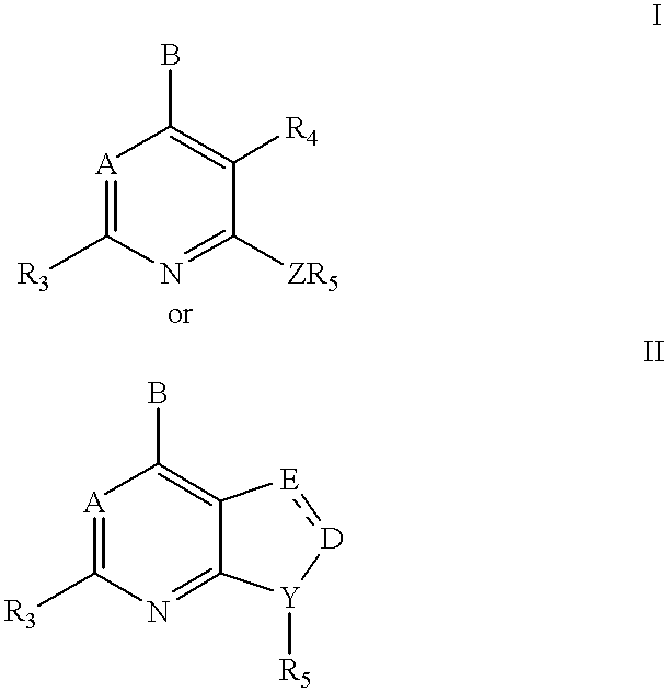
[A]1=C([R3])N=C([ZR5])C([R4])=C1B.[A]1=C([R3])N=C2C(=C1B)[E]:[D][Y]2[R5]
